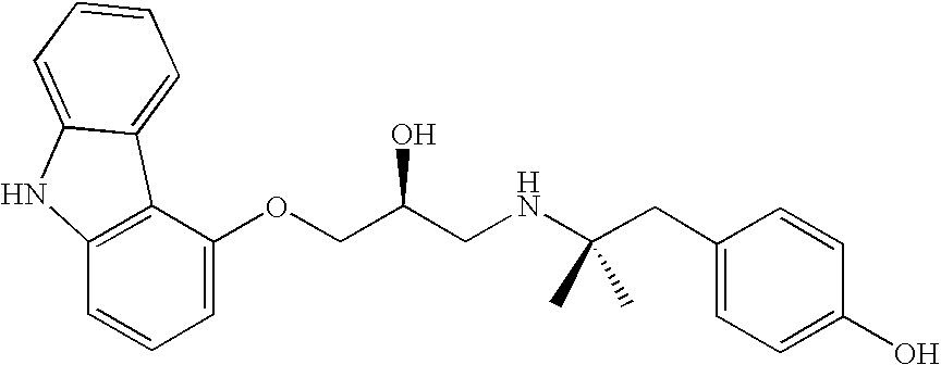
C1=C(OCC(CNC(CC2=CC=C(O)C=C2)(C)C)O)C2=C(C=C1)NC1=CC=CC=C21
